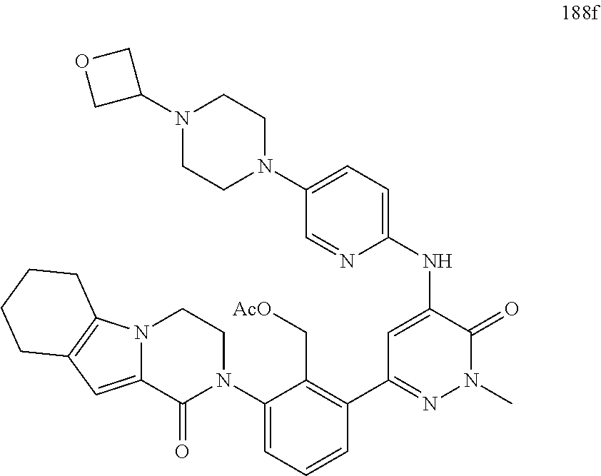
C1(NC2=CC(C3=C(C[AcO])C(N4CCN5C(=CC6=C5CCCC6)C4=O)=CC=C3)=NN(C)C2=O)=CC=C(N2CCN(C3COC3)CC2)C=N1
